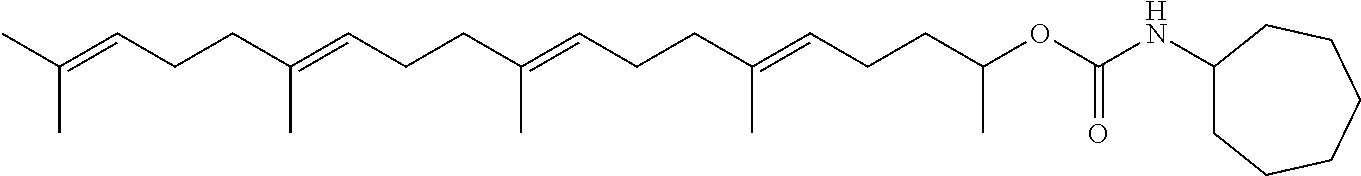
C(C(=CCCC(=CCCC(OC(NC1CCCCCC1)=O)C)C)C)CC=C(C)CCC=C(C)C
